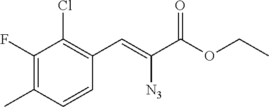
C1=CC(C)=C(F)C(Cl)=C1C=C(C(OCC)=O)[N3]
